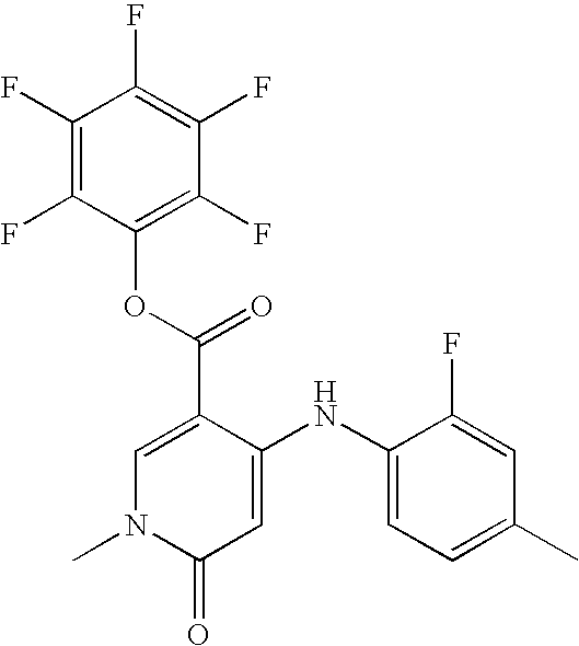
C1(C(=O)OC2=C(F)C(F)=C(F)C(F)=C2F)=CN(C)C(=O)C=C1NC1=CC=C(C)C=C1F
